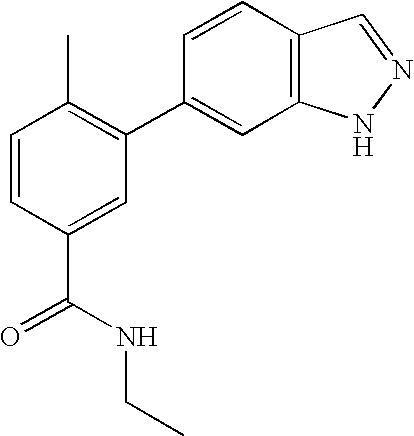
C1=CC2=C(C=C1C1=C(C)C=CC(C(NCC)=O)=C1)NN=C2
